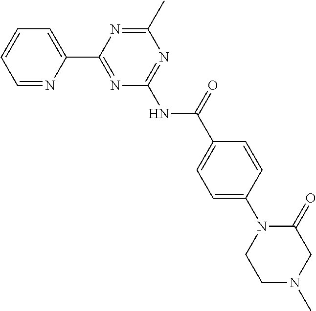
C1=NC(C2=NC(NC(C3=CC=C(N4CCN(C)CC4=O)C=C3)=O)=NC(C)=N2)=CC=C1
